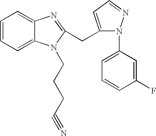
C1=CC=C2C(=C1)N=C(CC1=CC=NN1C1=CC=CC(F)=C1)N2CCCC#N
